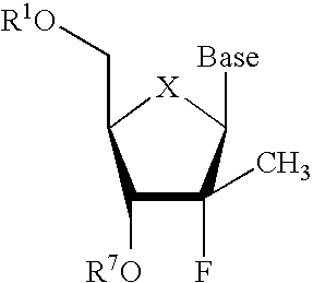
C1([R7O])C(C)(F)C([Base])[X]C1C[R1O]
